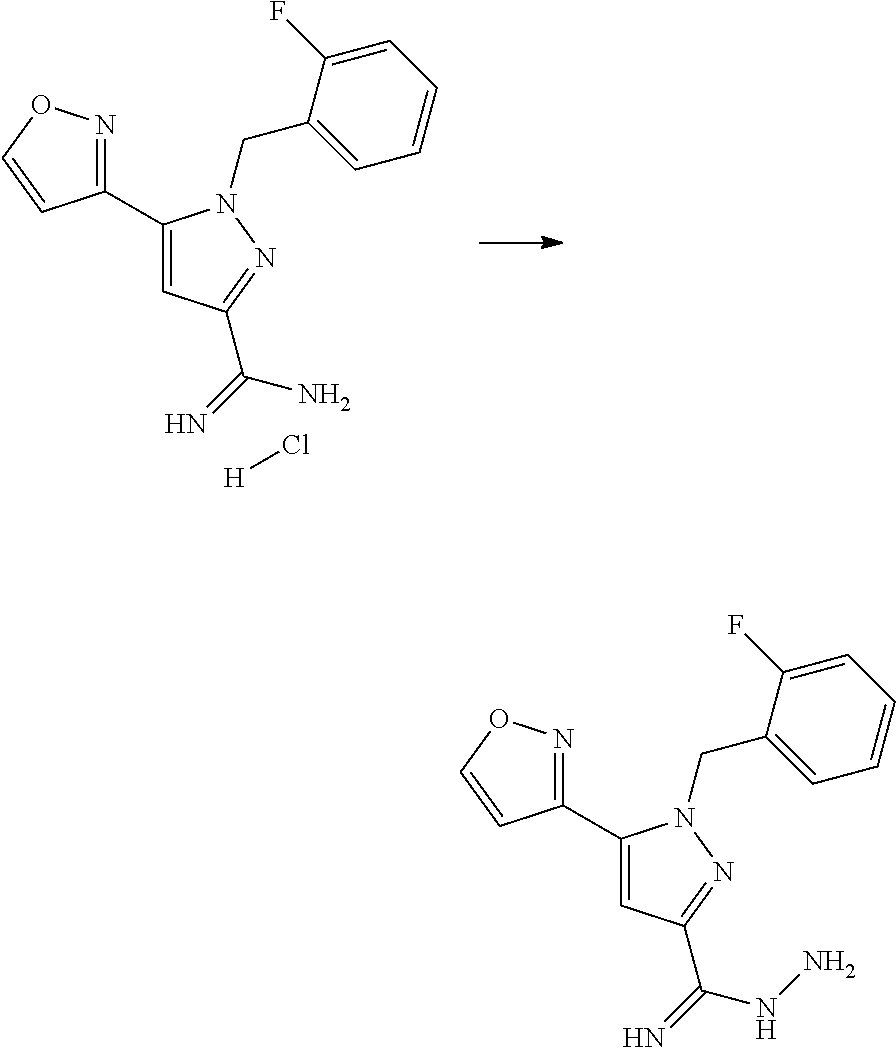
C1(C2=CC(C(=N)NN)=NN2CC2=CC=CC=C2F)=NOC=C1.C1(C2=CC(C(=N)N)=NN2CC2=CC=CC=C2F)=NOC=C1.[H]Cl
